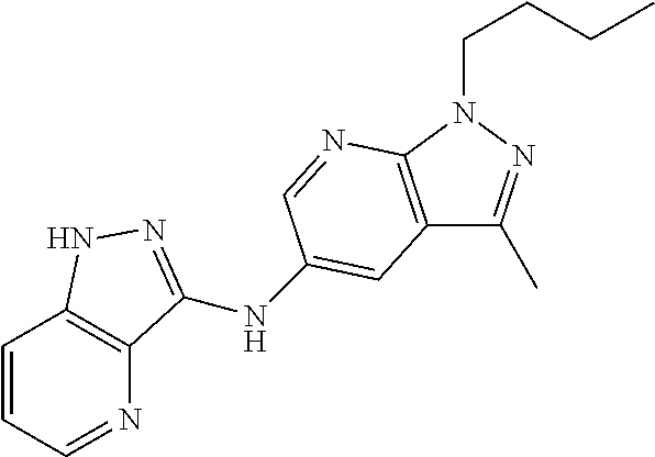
N1=CC=CC2=C1C(NC1=CC3=C(N(CCCC)N=C3C)N=C1)=NN2
